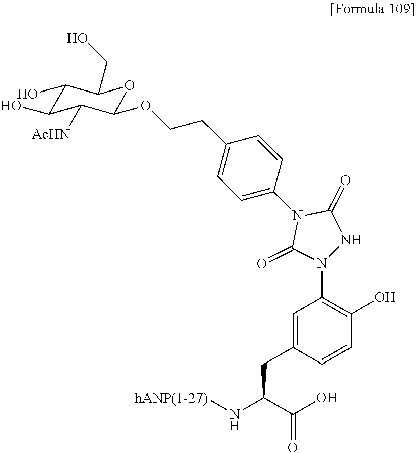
C1=C(CC(C(O)=O)N[hANP(1-27)])C=CC(O)=C1N1NC(=O)N(C2=CC=C(CCOC3OC(CO)C(O)C(O)C3[AcHN])C=C2)C1=O
